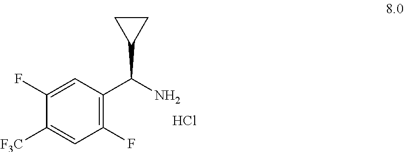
C1(F)=CC(C(N)C2CC2)=C(F)C=C1[F3C].Cl
